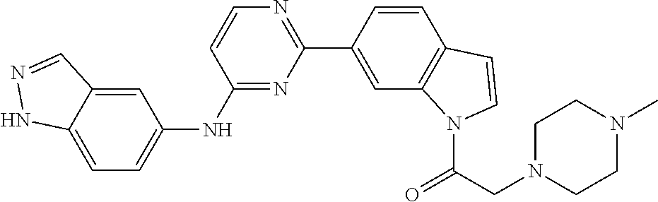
C1(NC2=CC=C3C(=C2)C=NN3)=NC(C2=CC3=C(C=C2)C=CN3C(CN2CCN(C)CC2)=O)=NC=C1
